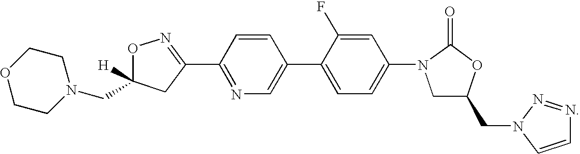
O1C(CN2CCOCC2)([H])CC(C2=NC=C(C3=CC=C(N4CC(CN5N=NC=C5)OC4=O)C=C3F)C=C2)=N1
